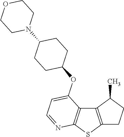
C12=C(SC3=C1C(OC1CCC(N4CCOCC4)CC1)=CC=N3)CCC2C
